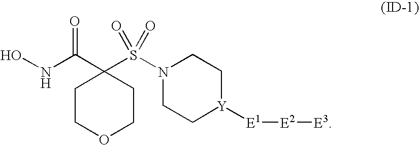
C1COCCC1(C(NO)=O)S(N1CC[Y]([E1][E2][E3])CC1)(=O)=O
